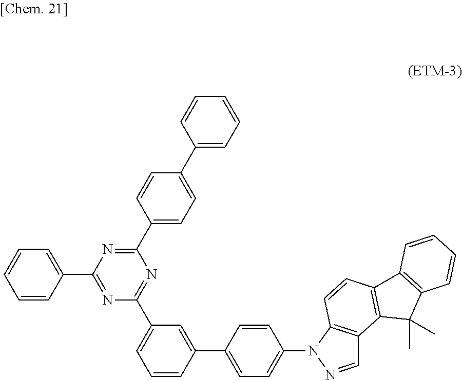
C1(C2=CC=C(C3=NC(C4=CC=CC=C4)=NC(C4=CC=CC(C5=CC=C(N6N=CC7=C6C=CC6=C7C(C)(C)C7=C6C=CC=C7)C=C5)=C4)=N3)C=C2)=CC=CC=C1
